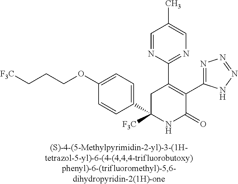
C1(C2=C(C3=NN=NN3)C(=O)NC(C3=CC=C(OCCC[F3C])C=C3)([F3C])C2)=NC=C(C)C=N1
